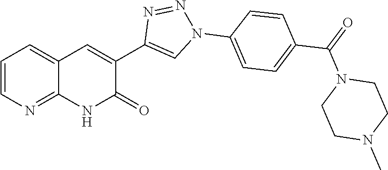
C1=CN=C2C(=C1)C=C(C1=CN(C3=CC=C(C(=O)N4CCN(C)CC4)C=C3)N=N1)C(=O)N2
